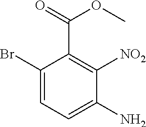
C1(Br)=CC=C(N)C([NO2])=C1C(=O)OC
